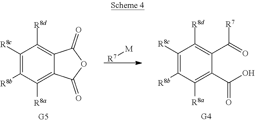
[R7][M].C1([R8c])=C([R8b])C([R8a])=C(C(O)=O)C(C(=O)[R7])=C1[R8d].C1([R8c])=C([R8b])C([R8a])=C2C(=C1[R8d])C(=O)OC2=O
